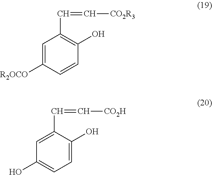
C1=C([R2OCO])C=CC(O)=C1C=C[CO2R3].C1=C(C=C[CO2H])C(O)=CC=C1O
